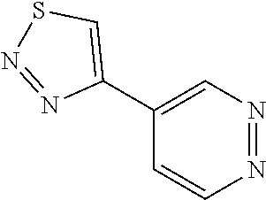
C1(C2=CSN=N2)=CN=NC=C1
